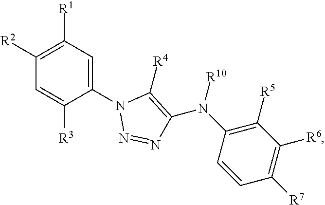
C1=C([R3])C(N2N=NC(N(C3=C([R5])C([R6])=C([R7])C=C3)[R10])=C2[R4])=CC([R1])=C1[R2]
